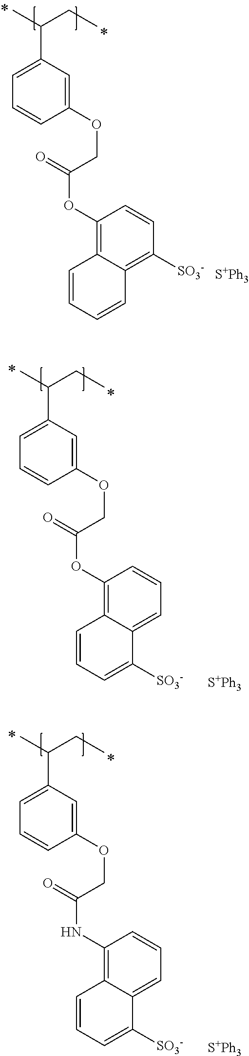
CC(CC)C1=CC=CC(OCC(=O)OC2=C3C(=C([SO3-])C=C2)C=CC=C3)=C1.[S+Ph3].CC(CC)C1=CC=CC(OCC(=O)OC2=C3C(=CC=C2)C([SO3-])=CC=C3)=C1.[S+Ph3].CC(CC)C1=CC=CC(OCC(=O)NC2=C3C(=CC=C2)C([SO3-])=CC=C3)=C1.[S+Ph3]
